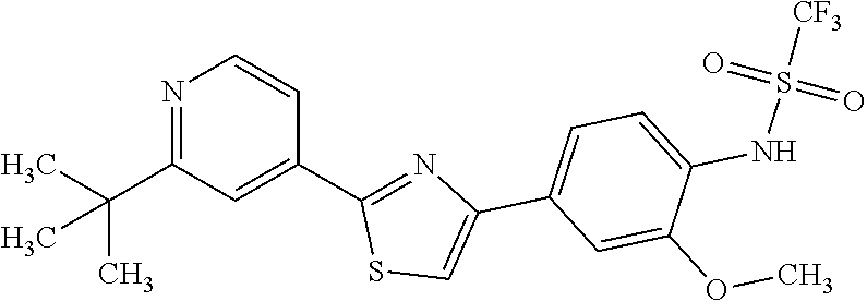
S1C=C(C2=CC=C(NS(=O)(=O)[CF3])C(OC)=C2)N=C1C1=CC(C(C)(C)C)=NC=C1
